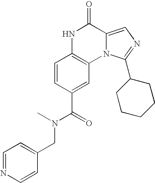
C1=CC(C(=O)N(CC2=CC=NC=C2)C)=CC2=C1NC(=O)C1=CN=C(C3CCCCC3)N21
